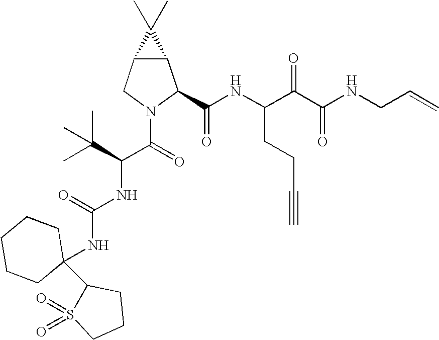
C12C(CN(C(=O)C(NC(NC3(C4S(=O)(=O)CCC4)CCCCC3)=O)C(C)(C)C)C1C(NC(C(C(NCC=C)=O)=O)CCC#C)=O)C2(C)C
